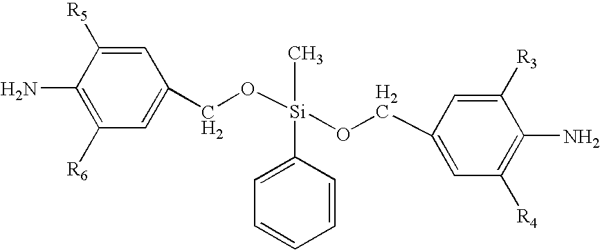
C1(N)=C([R6])C=C(CO[Si](C)(C2=CC=CC=C2)OCC2=CC([R4])=C(N)C([R3])=C2)C=C1[R5]
